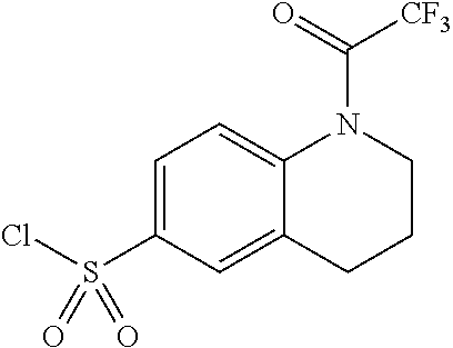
C1=C(S(Cl)(=O)=O)C=C2C(=C1)N(C(=O)[CF3])CCC2
